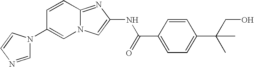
C1=CC2=NC(NC(=O)C3=CC=C(C(C)(CO)C)C=C3)=CN2C=C1N1C=NC=C1
